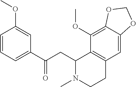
C1=CC=C(C(=O)CC2N(C)CCC3=C2C(OC)=C2C(=C3)OCO2)C=C1OC
